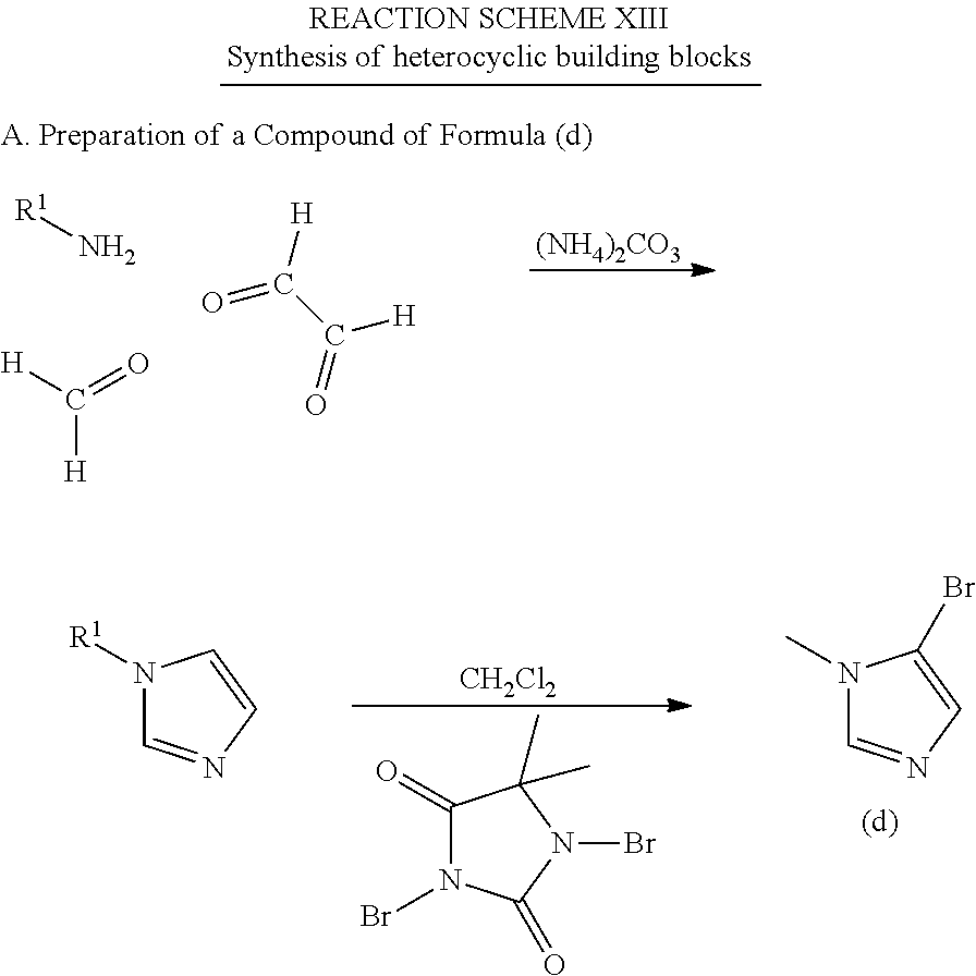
C1(=O)N(Br)C(=O)N(Br)C1(C)C.[CH2Cl2].N1(C)C=NC=C1Br.N1([R1])C=NC=C1.[R1]N.[H]C([H])=O.O=C([H])C(=O)[H].[(NH4)2CO3]
